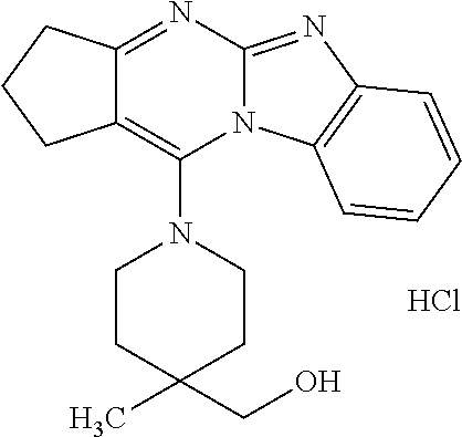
C12=NC3=NC4=C(N3C(N3CCC(C)(CO)CC3)=C1CCC2)C=CC=C4.Cl
